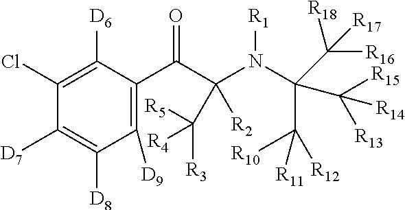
C1([D9])=C(C(C(N(C(C([R10])([R12])[R11])(C([R15])([R14])[R13])C([R16])([R17])[R18])[R1])([R2])C([R5])([R4])[R3])=O)C([D6])=C(Cl)C([D7])=C1[D8]
